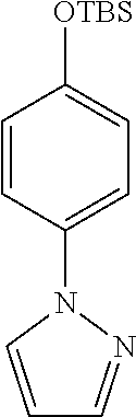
C1=CC(N2C=CC=N2)=CC=C1[OTBS]
